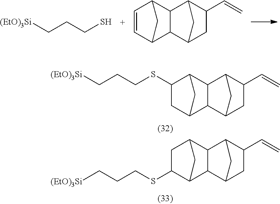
C1C(SCCC[(EtO)3Si])C2C3C(C1C2)C1C(C=C)CC3C1.C1(SCCC[(EtO)3Si])CC2C3C(C1C2)C1C(C=C)CC3C1.[(EtO)3Si]CCCS.C1=CC2C3C(C1C2)C1C(C=C)CC3C1
